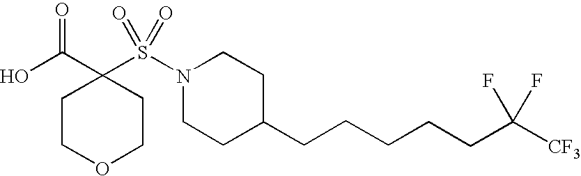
C1COCCC1(C(=O)O)S(N1CCC(CCCCCC([CF3])(F)F)CC1)(=O)=O
